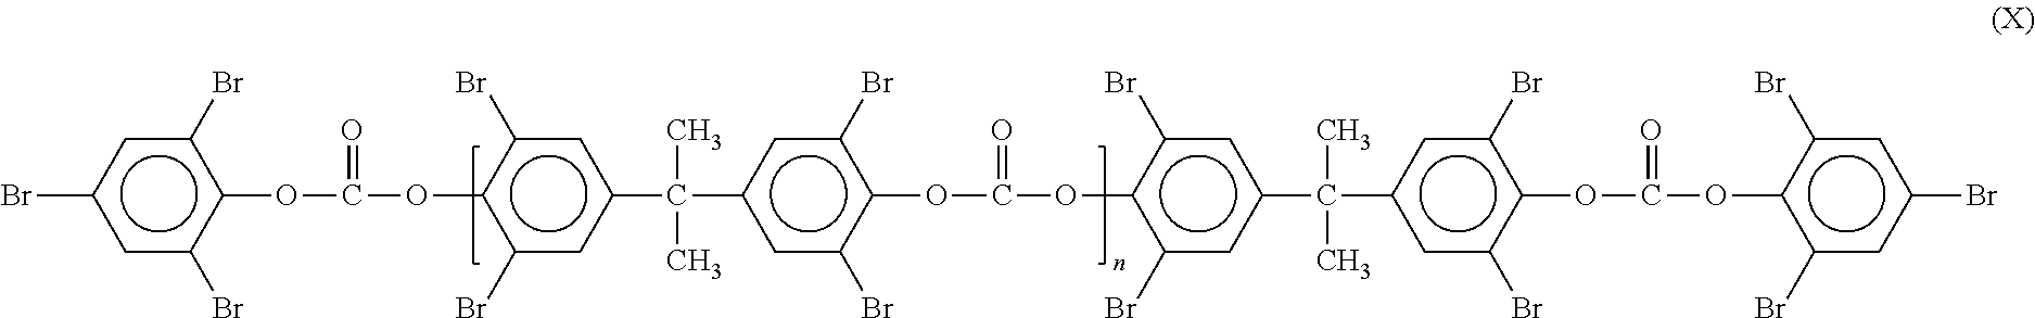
c1(Br)cc(C(C)(C)c2cc(Br)c(OC(Oc3c(Br)cc(Br)cc3Br)=O)c(Br)c2)cc(Br)c1OC(=O)Oc1c(Br)cc(C(c2cc(Br)c(OC(=O)Oc3c(Br)cc(Br)cc3Br)c(Br)c2)(C)C)cc1Br
